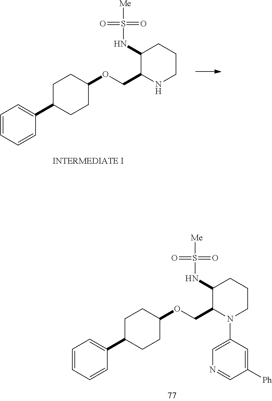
C1=CC=CC(C2CCC(OCC3NCCCC3NS([Me])(=O)=O)CC2)=C1.C1=CC=CC(C2CCC(OCC3N(C4=CN=CC([Ph])=C4)CCCC3NS([Me])(=O)=O)CC2)=C1
